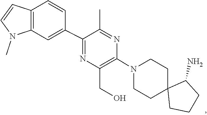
C1C2(CCCC2N)CCN(C2=C(CO)N=C(C3=CC4=C(C=C3)C=CN4C)C(C)=N2)C1
